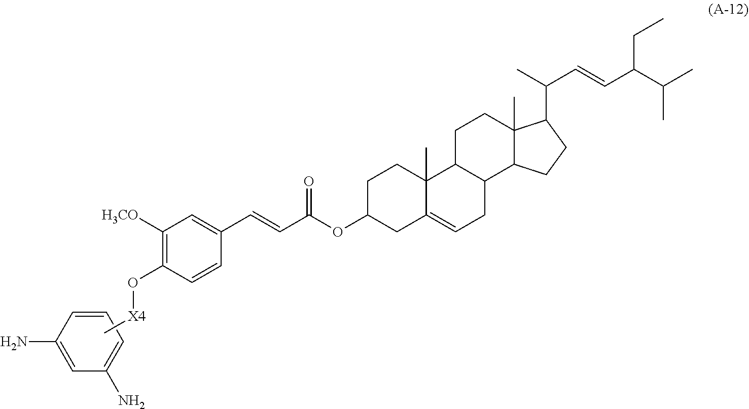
C1=CC(N)=CC(N)=C1.C[X4]OC1=C([H3CO])C=C(C=CC(=O)OC2CC3=CCC4C(C3(C)CC2)CCC2(C)C4CCC2C(C=CC(C(C)C)CC)C)C=C1
